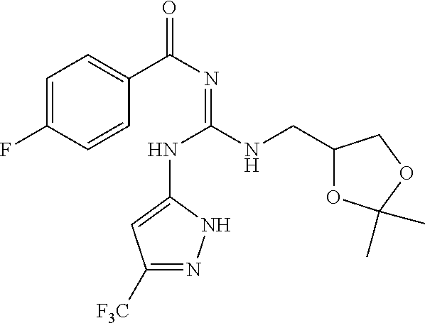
C1=C(F)C=CC(C(N=C(NC2=CC([F3C])=NN2)NCC2OC(C)(C)OC2)=O)=C1
